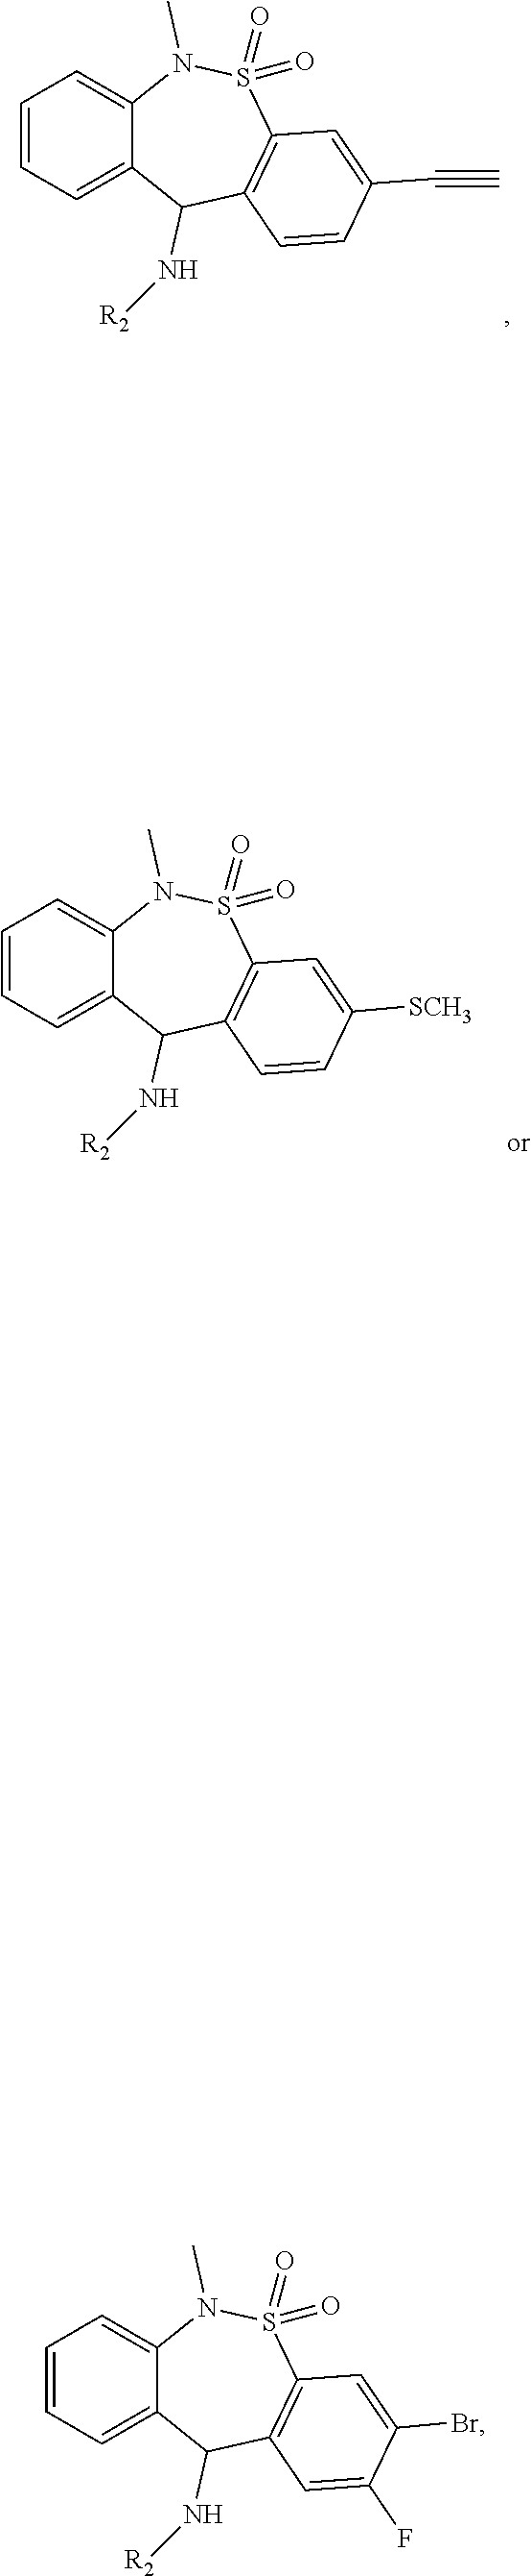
C1=CC=C2C(=C1)N(C)S(=O)(=O)C1=C(C2N[R2])C=C(F)C(Br)=C1.C1=CC=C2C(=C1)N(C)S(=O)(=O)C1=C(C2N[R2])C=CC(C#C)=C1.C1=CC=C2C(=C1)N(C)S(=O)(=O)C1=C(C2N[R2])C=CC([SCH3])=C1
